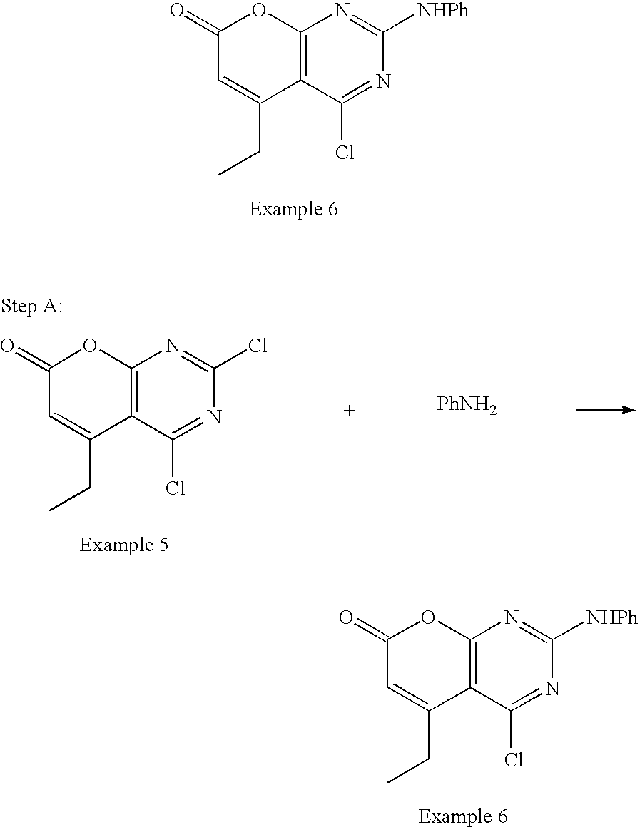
C1(=O)C=C(CC)C2=C(O1)N=C([NHPh])N=C2Cl.C1(=O)C=C(CC)C2=C(O1)N=C([NHPh])N=C2Cl.[PhNH2].C1(=O)C=C(CC)C2=C(O1)N=C(Cl)N=C2Cl
